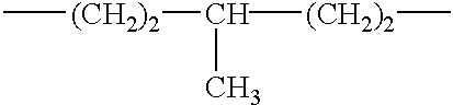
C[(CH2)2]C(C)[(CH2)2]C
